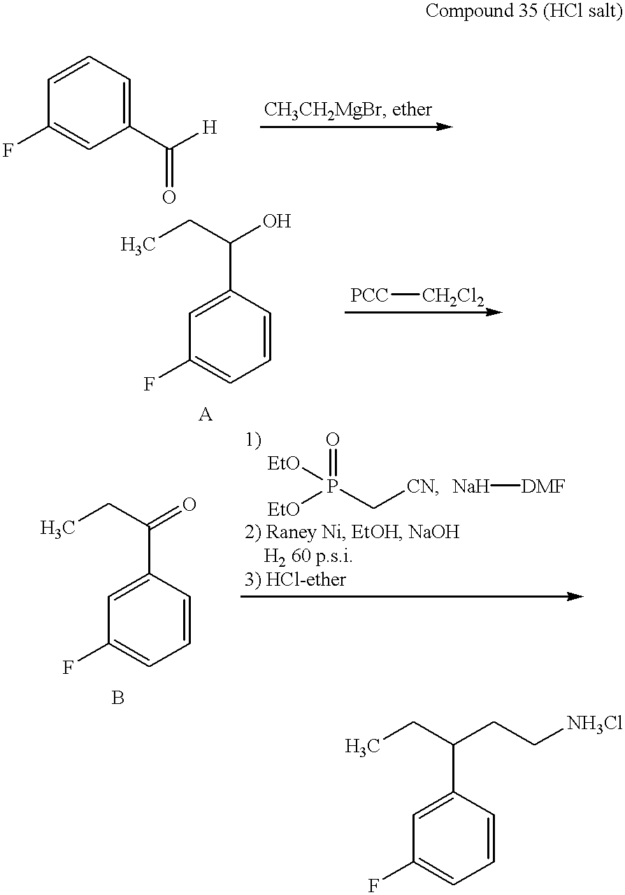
C1(C([H])=O)=CC=CC(F)=C1.C1=CC(C(O)CC)=CC(F)=C1.[PCC][CH2Cl2].[EtO]P(C[CN])(=O)[EtO].[Na][DMF].C1=CC(C(=O)CC)=CC(F)=C1.C1=CC(C(CC[NH3Cl])CC)=CC(F)=C1
